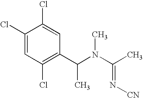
C1(Cl)=CC(Cl)=C(C(N(C(C)=N[CN])C)C)C=C1Cl
